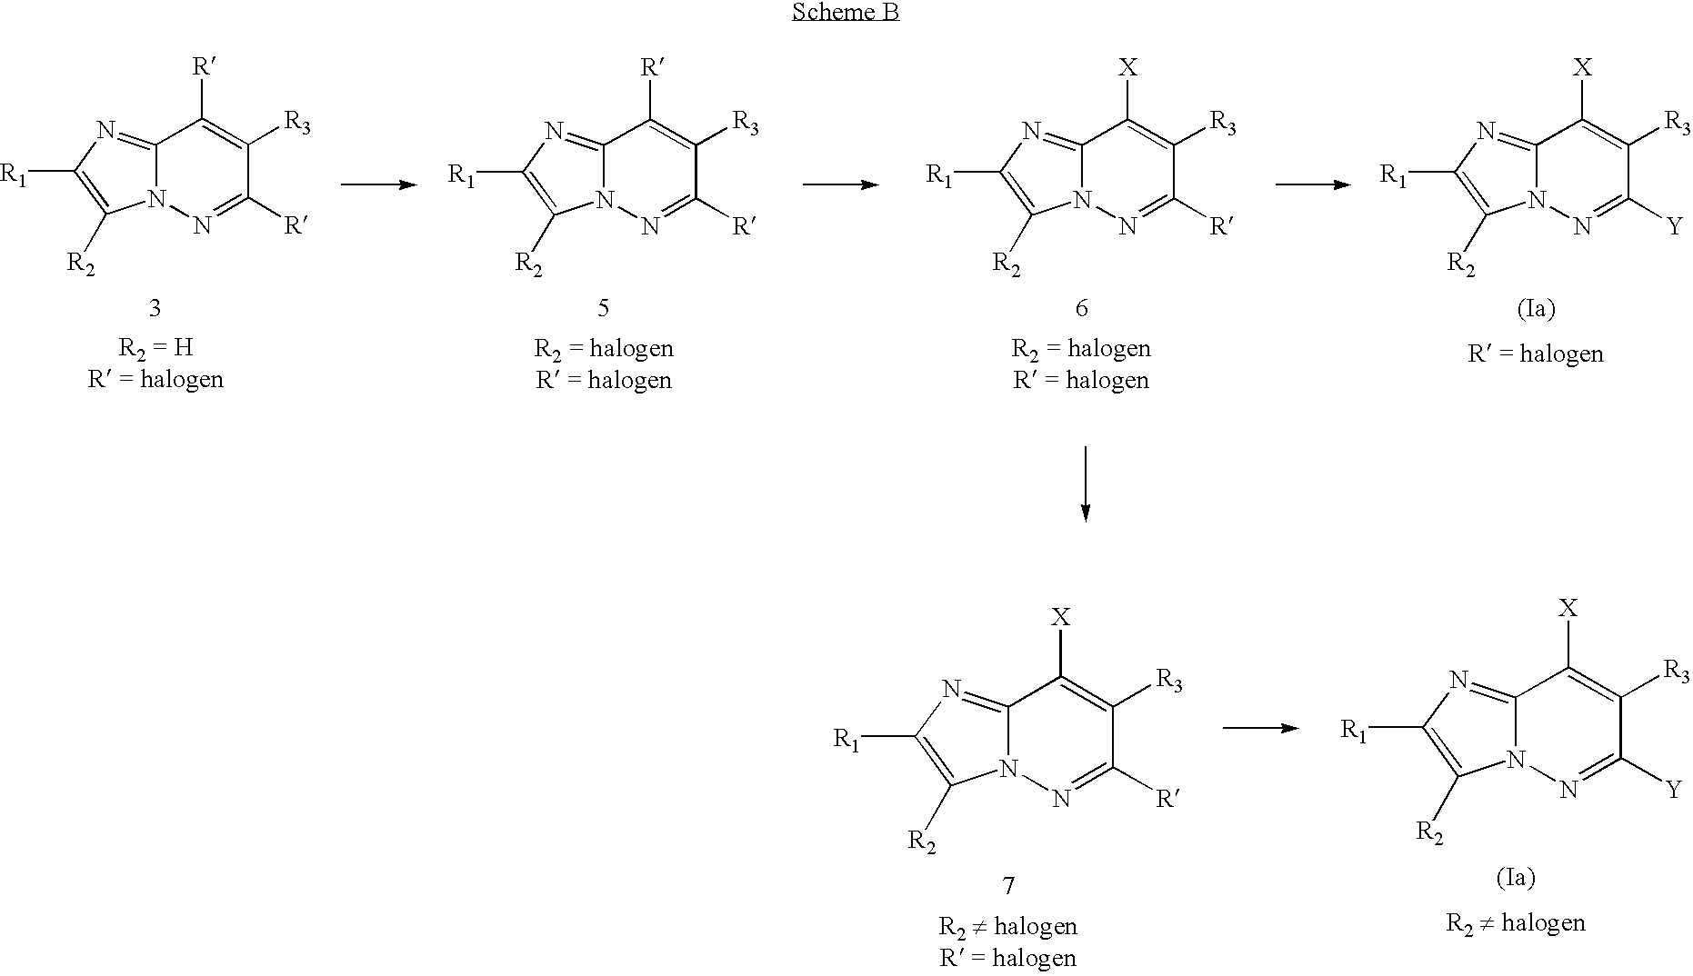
C12=NC([R1])=C([R2])N1N=C([Y])C([R3])=C2[X].C12=NC([R1])=C([R2])N1N=C([R])C([R3])=C2[X].C12=NC([R1])=C([R2])N1N=C([R])C([R3])=C2[R].C12=NC([R1])=C([R2])N1N=C([R])C([R3])=C2[R].C12=NC([R1])=C([R2])N1N=C([R])C([R3])=C2[X].C12=NC([R1])=C([R2])N1N=C([Y])C([R3])=C2[X]
